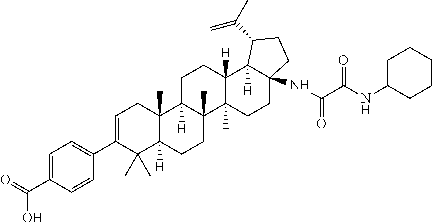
C1=C(C(O)=O)C=CC(C2=CCC3(C)C([H])(C2(C)C)CCC2(C)C3([H])CCC3([H])C2(C)CCC2(NC(C(NC4CCCCC4)=O)=O)C3([H])C(C(C)=C)CC2)=C1
